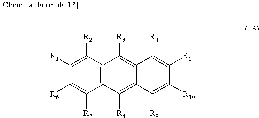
C1([R1])=C([R2])C2=C(C([R7])=C1[R6])C([R8])=C1C(=C2[R3])C([R4])=C([R5])C([R10])=C1[R9]
